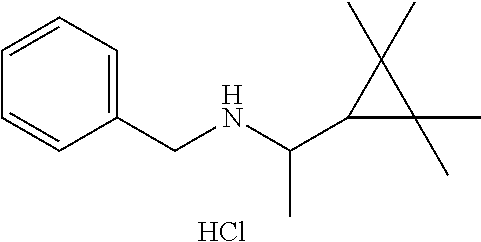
C1=CC=C(CNC(C2C(C)(C)C2(C)C)C)C=C1.Cl
